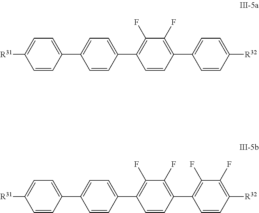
[R31]C1=CC=C(C2=CC=C(C3=C(F)C(F)=C(C4=CC=C([R32])C=C4)C=C3)C=C2)C=C1.[R31]C1=CC=C(C2=CC=C(C3=C(F)C(F)=C(C4=C(F)C(F)=C([R32])C=C4)C=C3)C=C2)C=C1
